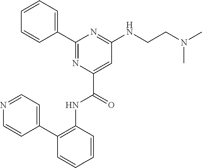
C1=CC=CC(C2=CC=NC=C2)=C1NC(C1=CC(NCCN(C)C)=NC(C2=CC=CC=C2)=N1)=O
